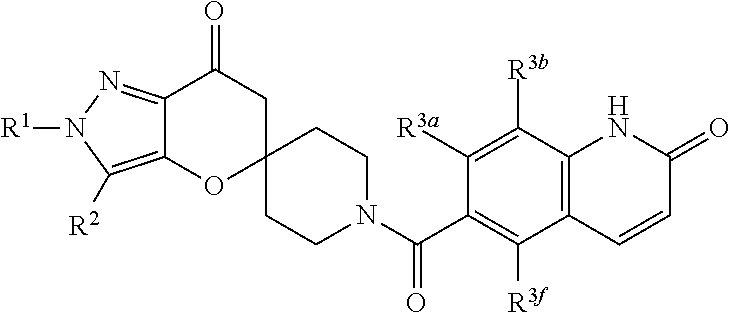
C12=C([R2])N([R1])N=C1C(=O)CC1(O2)CCN(C(C2=C([R3f])C3=C(C([R3b])=C2[R3a])NC(=O)C=C3)=O)CC1
